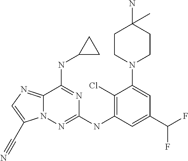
C12=NC=C(C#N)N1N=C(NC1=C(Cl)C(N3CCC(N)(C)CC3)=CC(C(F)F)=C1)N=C2NC1CC1
